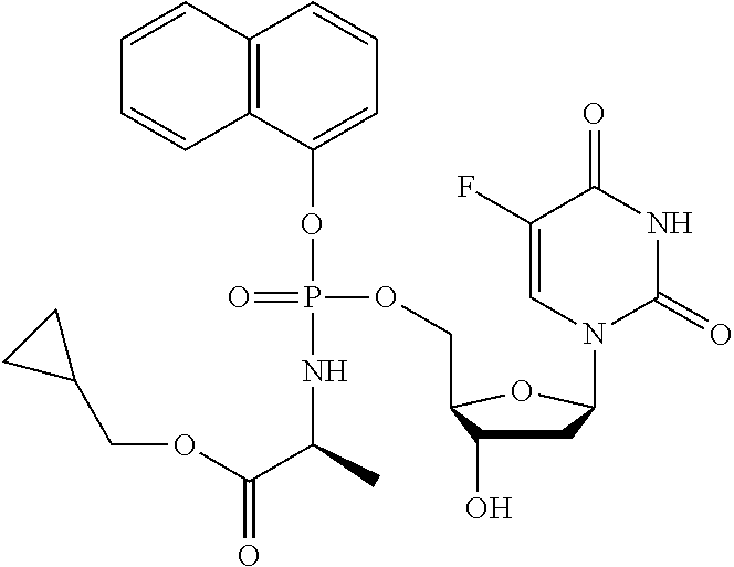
C12=C(C(OP(=O)(OCC3C(O)CC(N4C(=O)NC(=O)C(F)=C4)O3)NC(C(=O)OCC3CC3)C)=CC=C1)C=CC=C2
